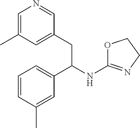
C1=C(C)C=C(CC(NC2=NCCO2)C2=CC=CC(C)=C2)C=N1
